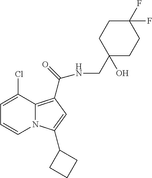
C1=C(Cl)C2=C(C(NCC3(O)CCC(F)(F)CC3)=O)C=C(C3CCC3)N2C=C1
